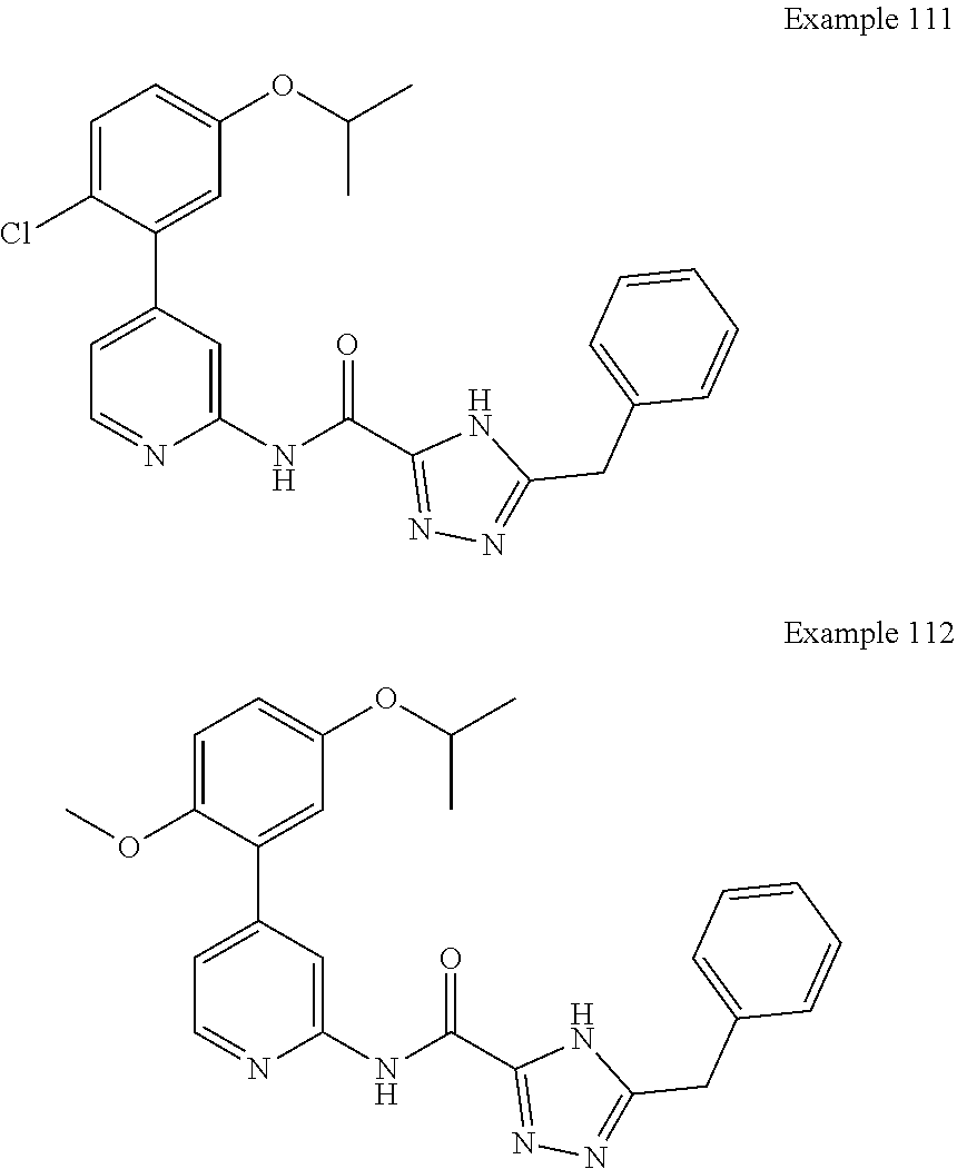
C(OC1=CC=C(Cl)C(C2=CC=NC(NC(C3=NN=C(CC4=CC=CC=C4)N3)=O)=C2)=C1)(C)C.C(OC1=CC=C(OC)C(C2=CC=NC(NC(C3=NN=C(CC4=CC=CC=C4)N3)=O)=C2)=C1)(C)C
